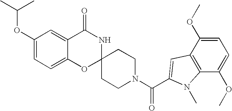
C1(OC(C)C)=CC=C2C(=C1)C(=O)NC1(O2)CCN(C(=O)C2=CC3=C(C(OC)=CC=C3OC)N2C)CC1
